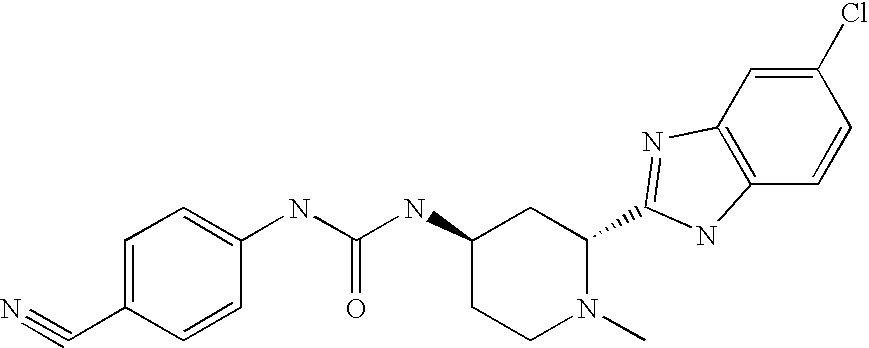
C1=C(C#N)C=CC(NC(NC2CCN(C)C(C3=NC4=C(C=CC(Cl)=C4)N3)C2)=O)=C1
